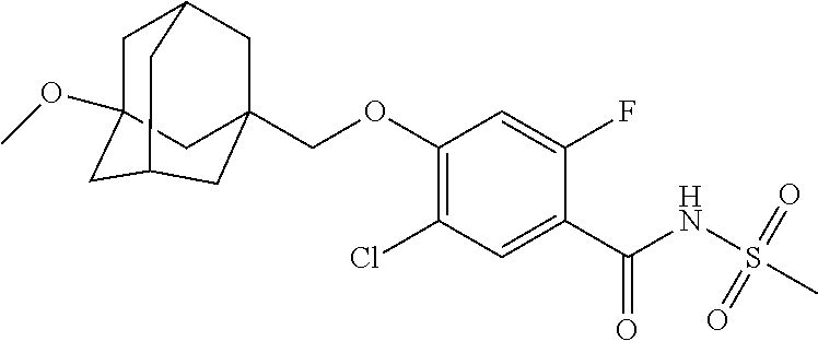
C1(OCC23CC4CC(OC)(CC(C2)C4)C3)=C(Cl)C=C(C(=O)NS(=O)(=O)C)C(F)=C1
